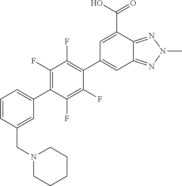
C1(C2=C(F)C(F)=C(C3=CC4=NN(C)N=C4C(C(O)=O)=C3)C(F)=C2F)=CC=CC(CN2CCCCC2)=C1
